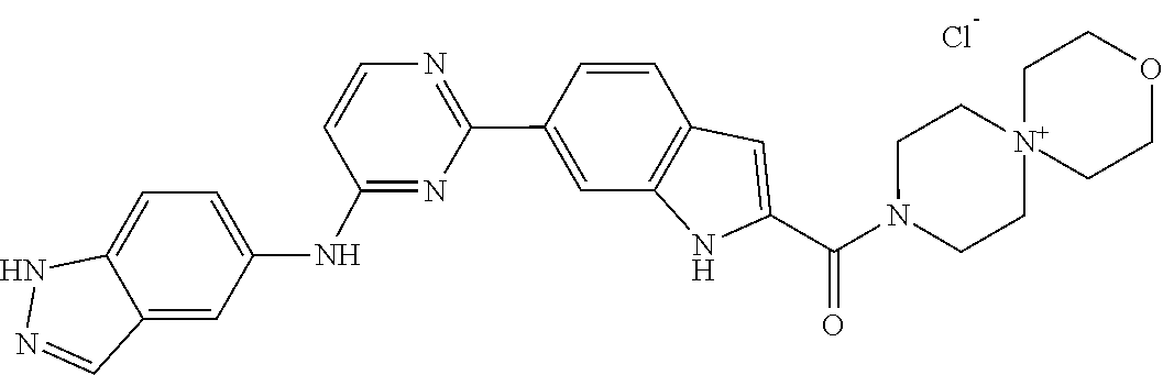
N1N=CC2=CC(NC3=NC(C4=CC5=C(C=C4)C=C(C(=O)N4CC[N+]6(CC4)CCOCC6)N5)=NC=C3)=CC=C12.Cl
